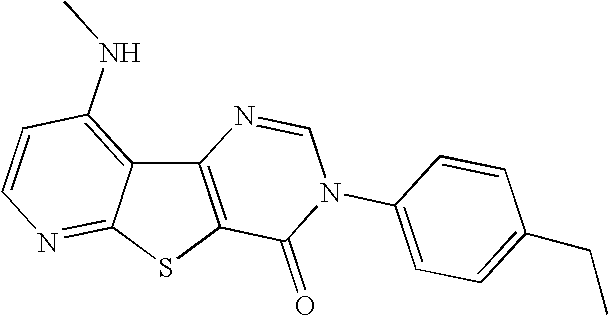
C12=C(SC3=NC=CC(NC)=C13)C(=O)N(C1=CC=C(CC)C=C1)C=N2
